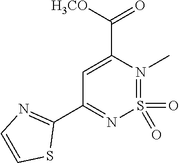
C1=C(C(=O)[H3CO])N(C)=S(=O)(=O)N=C1C1=NC=CS1
